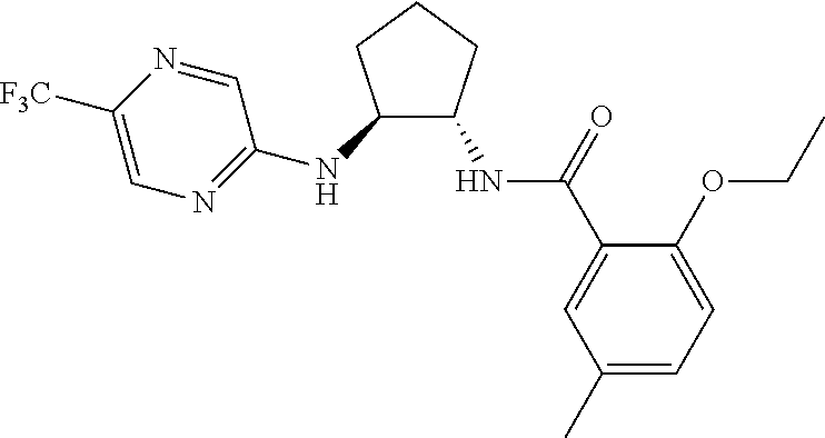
C1(OCC)=CC=C(C)C=C1C(NC1C(NC2=NC=C([F3C])N=C2)CCC1)=O
